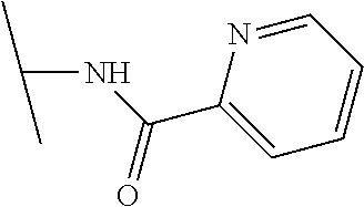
N(C(C1=CC=CC=N1)=O)C(C)C
